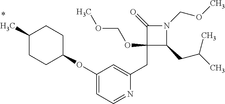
C1(CC2=CC(OC3CCC(C)CC3)=CC=N2)(OCOC)C(CC(C)C)N(COC)C1=O
